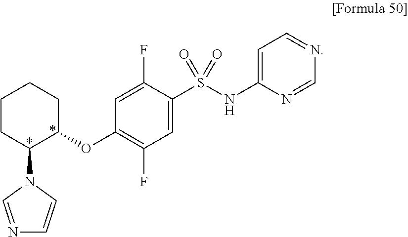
N1=CN(C2C(OC3=C(F)C=C(S(NC4=CC=NC=N4)(=O)=O)C(F)=C3)CCCC2)C=C1
